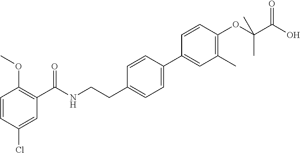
C1=CC(Cl)=CC(C(NCCC2=CC=C(C3=CC(C)=C(OC(C(O)=O)(C)C)C=C3)C=C2)=O)=C1OC
